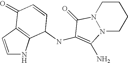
C1=CC2=C(N1)C(NC1=C(N)N3N(CCCC3)C1=O)C=CC2=O
